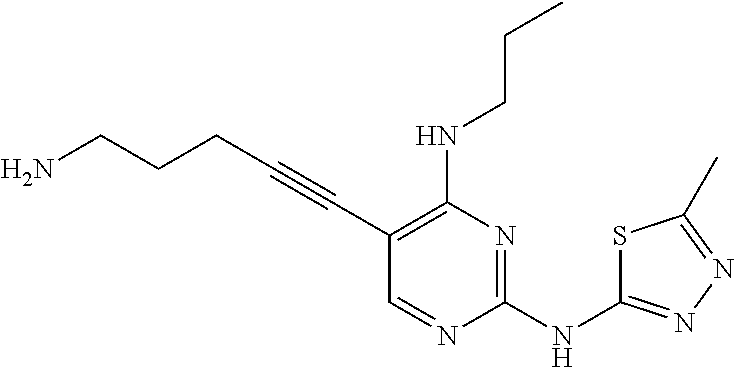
NCCCC#CC1=C(NCCC)N=C(NC2=NN=C(C)S2)N=C1
